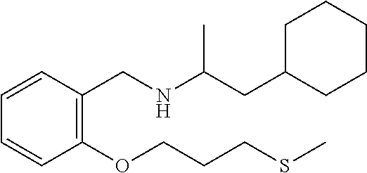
C1(CC(NCC2=C(OCCCSC)C=CC=C2)C)CCCCC1
